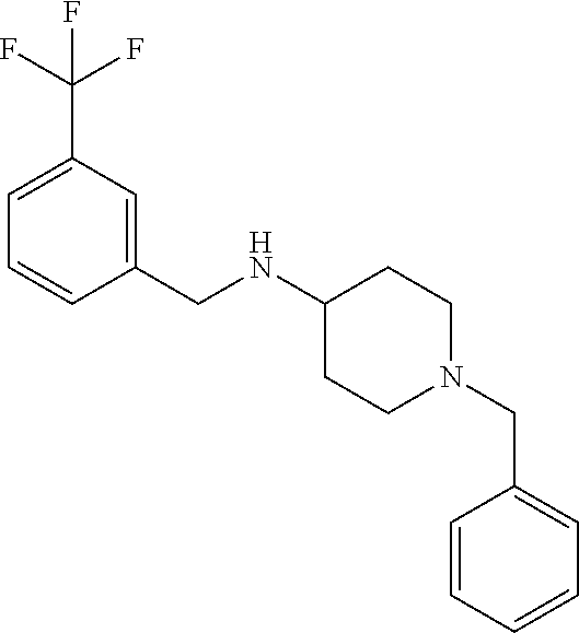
N(C1CCN(CC2=CC=CC=C2)CC1)CC1=CC(C(F)(F)F)=CC=C1
